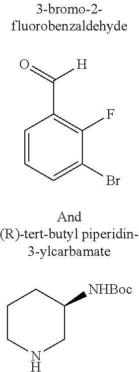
C1=CC=C(Br)C(F)=C1C([H])=O.C1CNCC([NHBoc])C1
